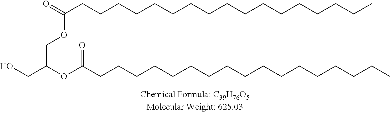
OCC(OC(CCCCCCCCCCCCCCCCC)=O)COC(CCCCCCCCCCCCCCCCC)=O
